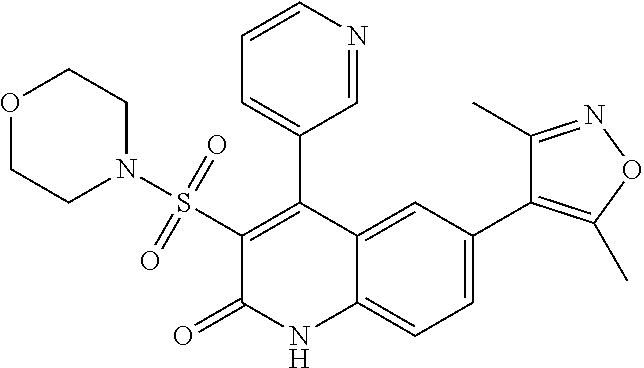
C1(S(N2CCOCC2)(=O)=O)=C(C2=CC=CN=C2)C2=CC(C3=C(C)ON=C3C)=CC=C2NC1=O
